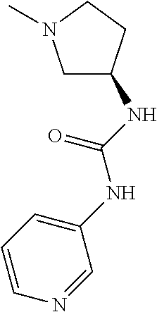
C1C(NC(NC2=CC=CN=C2)=O)CCN1C
